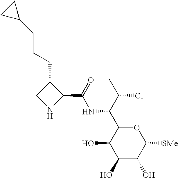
C1(O)C(O)C([SMe])OC(C(C(C)Cl)NC(=O)C2C(CCCC3CC3)CN2)C1O
